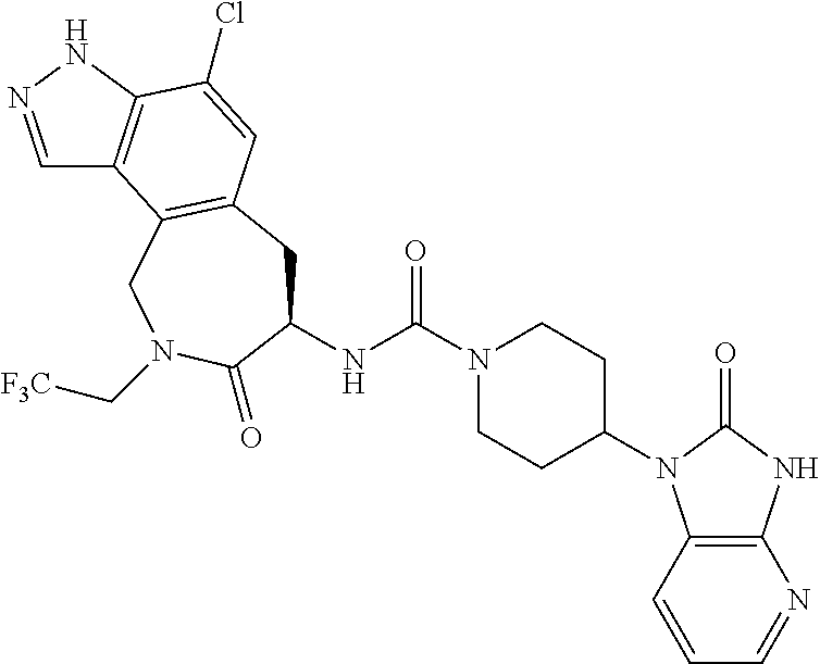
C1=NNC2=C1C1=C(C=C2Cl)CC(NC(N2CCC(N3C4=C(N=CC=C4)NC3=O)CC2)=O)C(=O)N(C[F3C])C1
